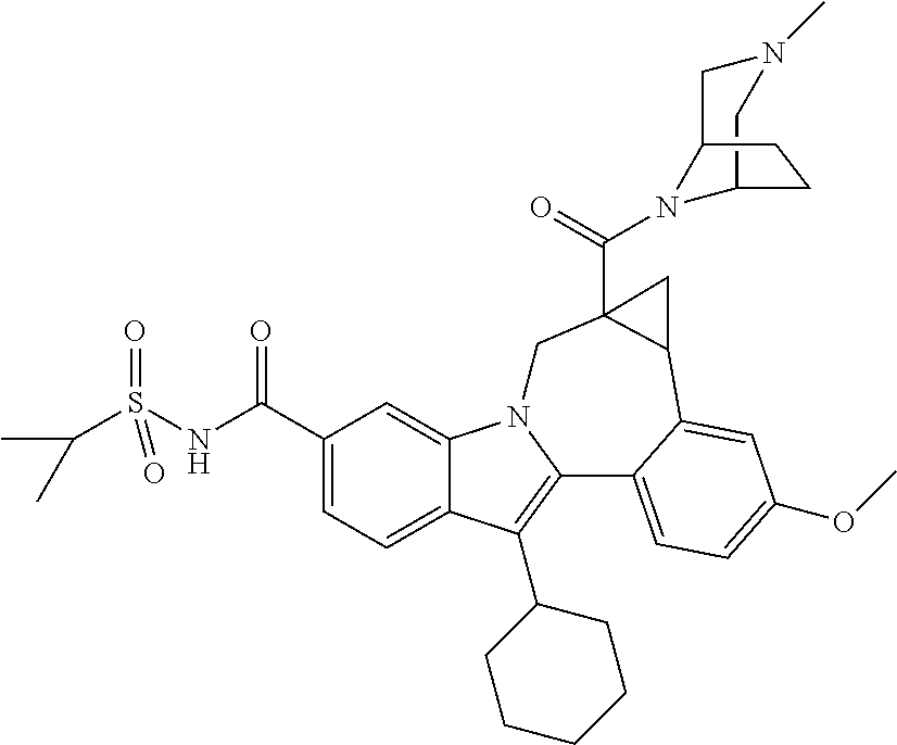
C(S(NC(C1=CC=C2C(=C1)N1C(=C2C2CCCCC2)C2=CC=C(OC)C=C2C2C(C(=O)N3C4CN(C)CC3CC4)(C1)C2)=O)(=O)=O)(C)C
